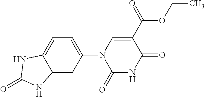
C1(=O)NC(=O)C(C(OCC)=O)=CN1C1=CC=C2C(=C1)NC(=O)N2
